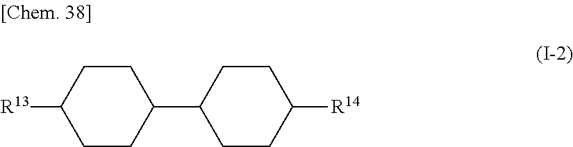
C1CC(C2CCC([R14])CC2)CCC1[R13]
